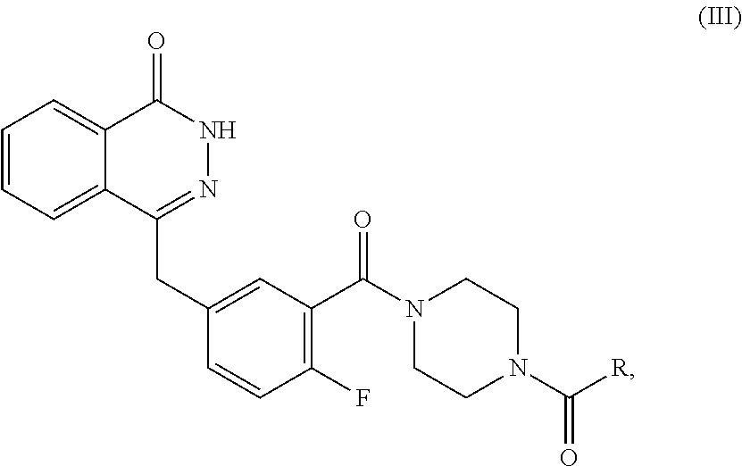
C1(F)=C(C(N2CCN(C([R])=O)CC2)=O)C=C(CC2=NNC(=O)C3=CC=CC=C23)C=C1
